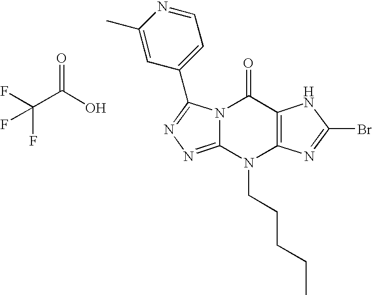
N12C(=NN=C1C1=CC=NC(C)=C1)N(CCCCC)C1=C(C2=O)NC(Br)=N1.C(C(O)=O)(F)(F)F
